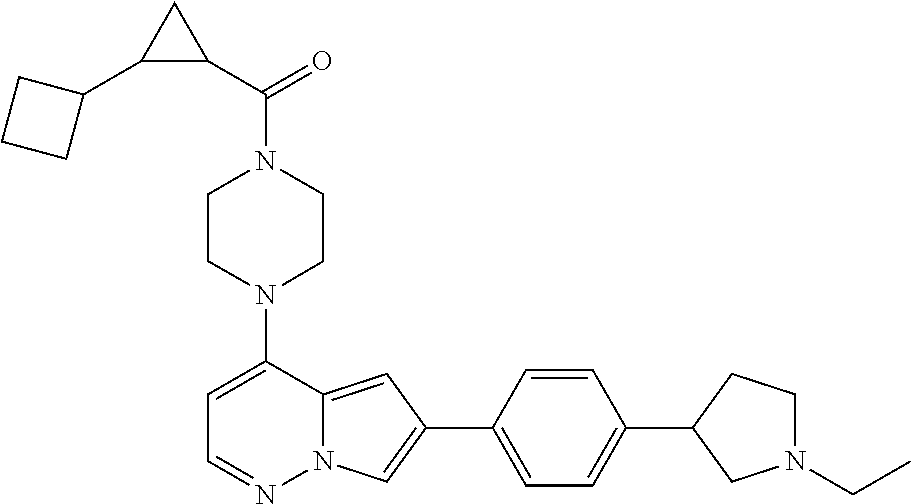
N1(C2=CC=NN3C2=CC(C2=CC=C(C4CN(CC)CC4)C=C2)=C3)CCN(C(=O)C2CC2C2CCC2)CC1
